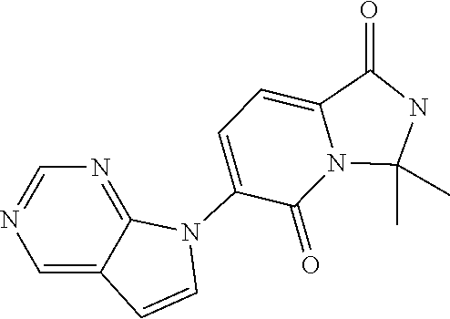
C1(=O)N2C(=CC=C1N1C3=NC=NC=C3C=C1)C(=O)NC2(C)C
